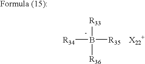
[R34]B([R35])([R36])[R33].[X22+]
